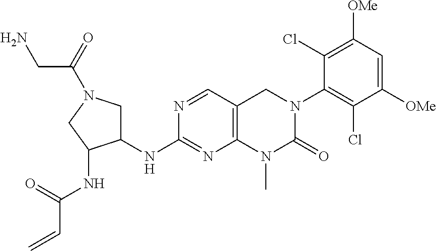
C12=C(C=NC(NC3CN(C(=O)CN)CC3NC(=O)C=C)=N1)CN(C1=C(Cl)C([OMe])=CC([OMe])=C1Cl)C(=O)N2C
